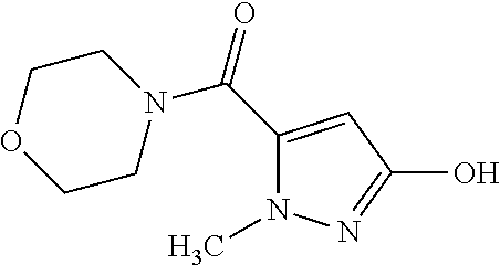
C1(C(N2CCOCC2)=O)=CC(O)=NN1C
